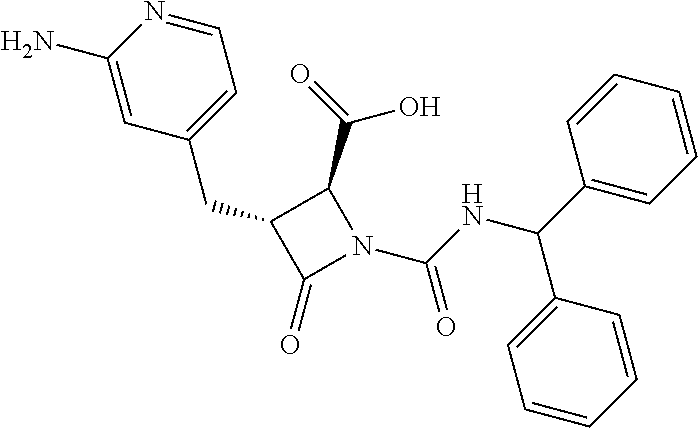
C1(CC2=CC=NC(N)=C2)C(=O)N(C(=O)NC(C2=CC=CC=C2)C2=CC=CC=C2)C1C(O)=O
